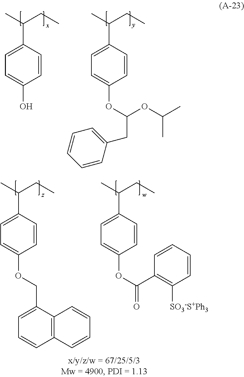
C1=C(C(C)CC)C=CC(O)=C1.C1=C(C(C)CC)C=CC(OC(CC2=CC=CC=C2)OC(C)C)=C1.C1=C(C(C)CC)C=CC(OCC2=CC=CC3=C2C=CC=C3)=C1.C1=C(C(C)CC)C=CC(OC(C2=C([SO3-S+Ph3])C=CC=C2)=O)=C1
